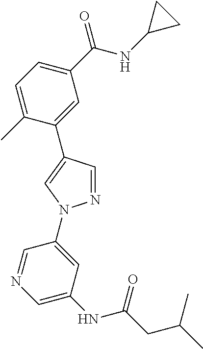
C1(C(NC2CC2)=O)=CC=C(C)C(C2=CN(C3=CC(NC(=O)CC(C)C)=CN=C3)N=C2)=C1
